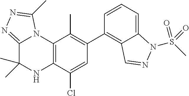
C1(C2=C3C(=CC=C2)N(S(C)(=O)=O)N=C3)=C(C)C2=C(C(Cl)=C1)NC(C)(C)C1=NN=C(C)N21
